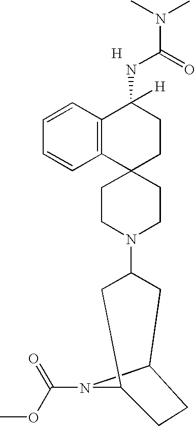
C12(CCN(C3CC4CCC(C3)N4C(OC)=O)CC1)CCC([H])(NC(N(C)C)=O)C1=C2C=CC=C1.[H]
